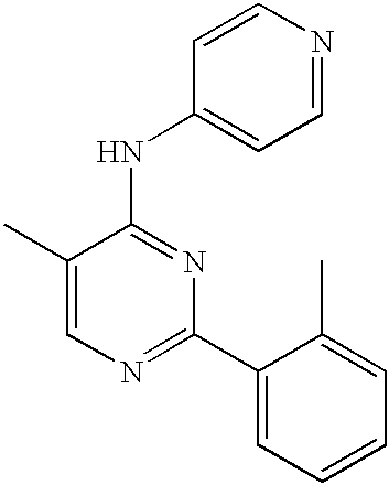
C1=C(C)C(NC2=CC=NC=C2)=NC(C2=CC=CC=C2C)=N1
